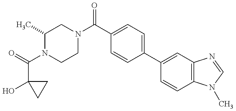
C1(C)N(C(=O)C2(O)CC2)CCN(C(C2=CC=C(C3=CC4=C(C=C3)N(C)C=N4)C=C2)=O)C1
